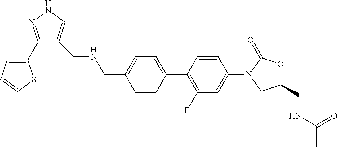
C(C1=CC=C(C2=C(F)C=C(N3CC(CNC(=O)C)OC3=O)C=C2)C=C1)NCC1=CNN=C1C1=CC=CS1
